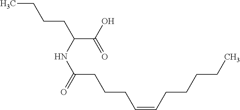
CCCCC(C(O)=O)NC(=O)CCCC=CCCCCC
